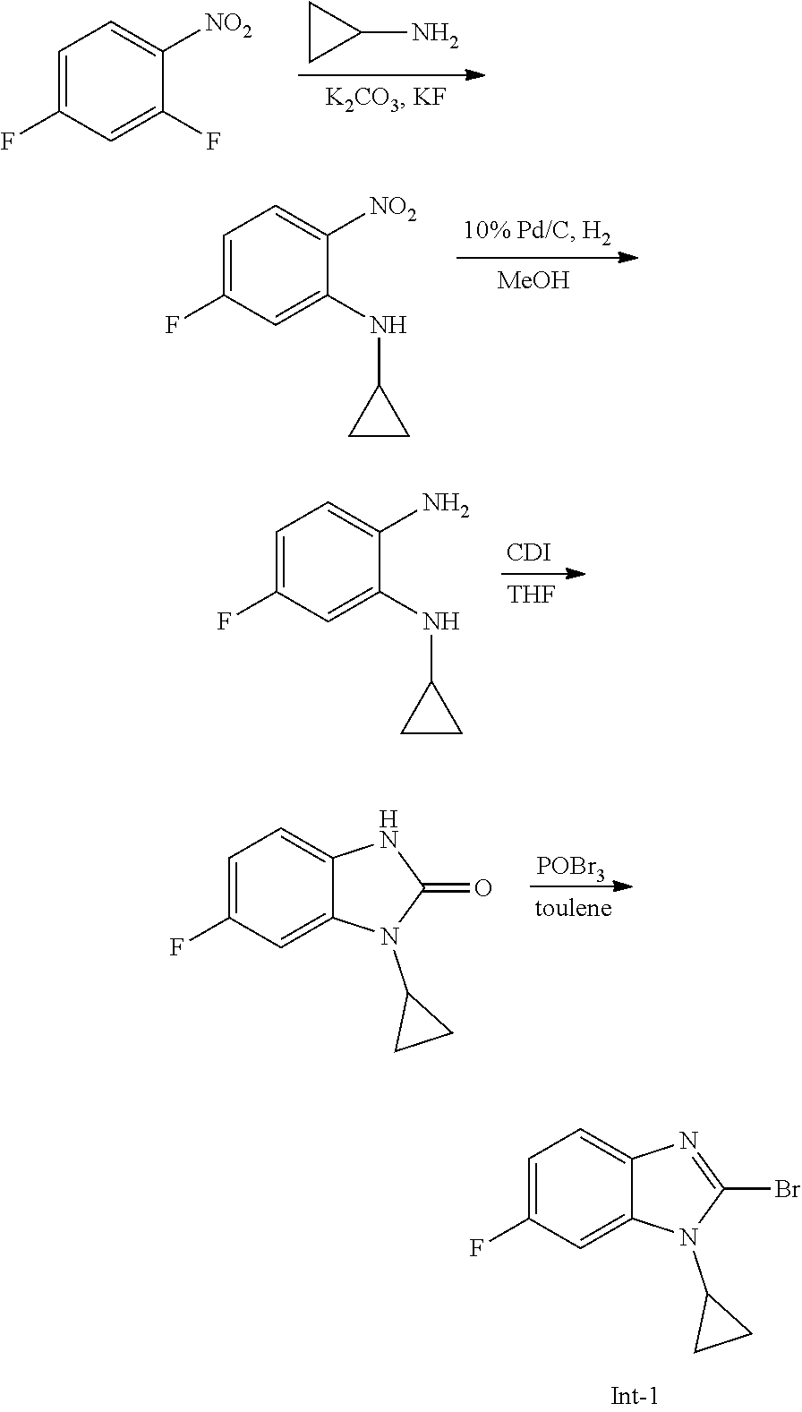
C1=C(F)C=C(F)C([NO2])=C1.C1CC1N.[MeOH].C1=C(F)C=C(NC2CC2)C([NO2])=C1.C1=C(F)C=C(NC2CC2)C(N)=C1.[CDI].[THF].C1=C(F)C=C2C(=C1)NC(=O)N2C1CC1.[POBr3].C1=C(F)C=C2C(=C1)N=C(Br)N2C1CC1
